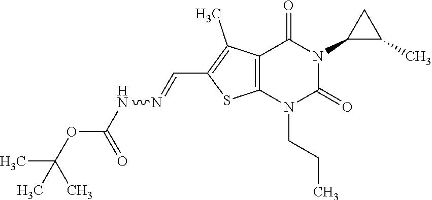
C12=C(N(CCC)C(=O)N(C3C(C)C3)C1=O)SC(C=NNC(OC(C)(C)C)=O)=C2C
